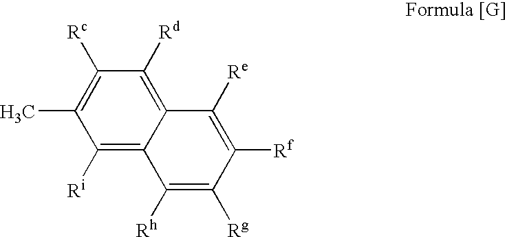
C1([Ri])=C2C(=C([Rd])C([Rc])=C1C)C([Re])=C([Rf])C([Rg])=C2[Rh]
